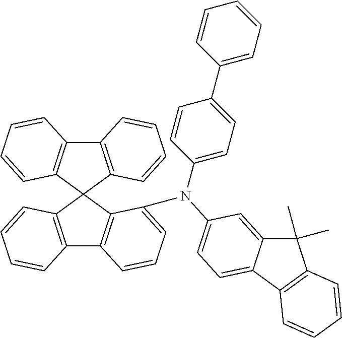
C12=C(C3=C(C=CC=C3)C13C1=C(C4=C3C(N(C3=CC=C5C(=C3)C(C)(C)C3=C5C=CC=C3)C3=CC=C(C5=CC=CC=C5)C=C3)=CC=C4)C=CC=C1)C=CC=C2
